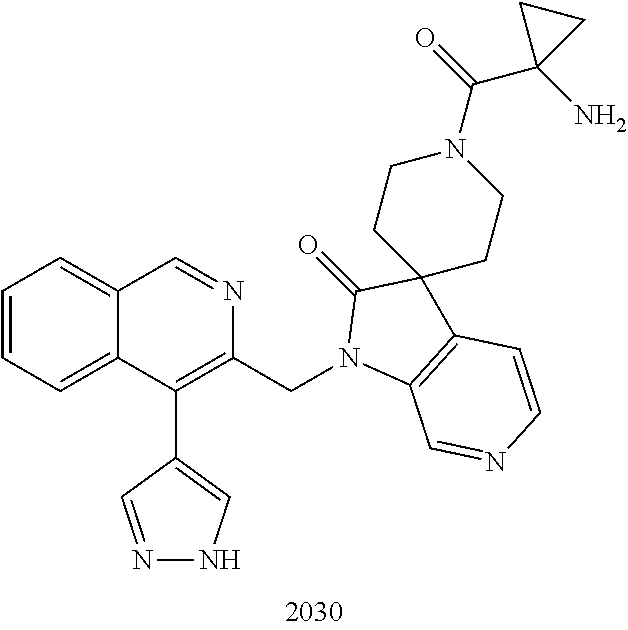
C1=CC=C2C(=C1)C=NC(CN1C3=C(C=CN=C3)C3(C1=O)CCN(C(=O)C1(N)CC1)CC3)=C2C1=CNN=C1
